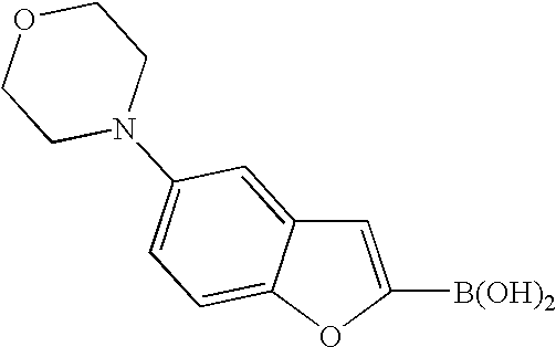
C1=C([B(OH)2])OC2=CC=C(N3CCOCC3)C=C12
